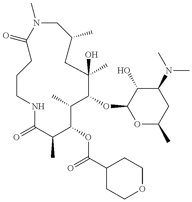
C1(=O)N(C)CC(C)CC(C)(O)C(OC2OC(C)CC(N(C)C)C2O)C(C)C(OC(C2CCOCC2)=O)C(C)C(=O)NCCC1
